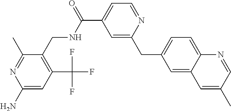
C1=C(CC2=CC(C(=O)NCC3=C(C(F)(F)F)C=C(N)N=C3C)=CC=N2)C=C2C(=C1)N=CC(C)=C2
